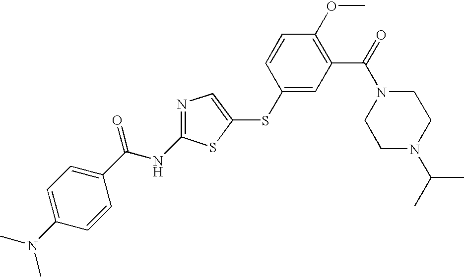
C1=C(N(C)C)C=CC(C(NC2=NC=C(SC3=CC(C(=O)N4CCN(C(C)C)CC4)=C(OC)C=C3)S2)=O)=C1
